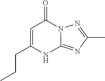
CCCC1=CC(=O)N2C(=NC(C)=N2)N1
